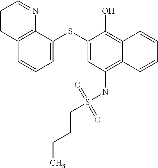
C12=C(NS(CCCC)(=O)=O)C=C(SC3=CC=CC4=C3N=CC=C4)C(O)=C1C=CC=C2
